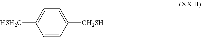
C1=CC([CH2SH])=CC=C1[HSH2C]
